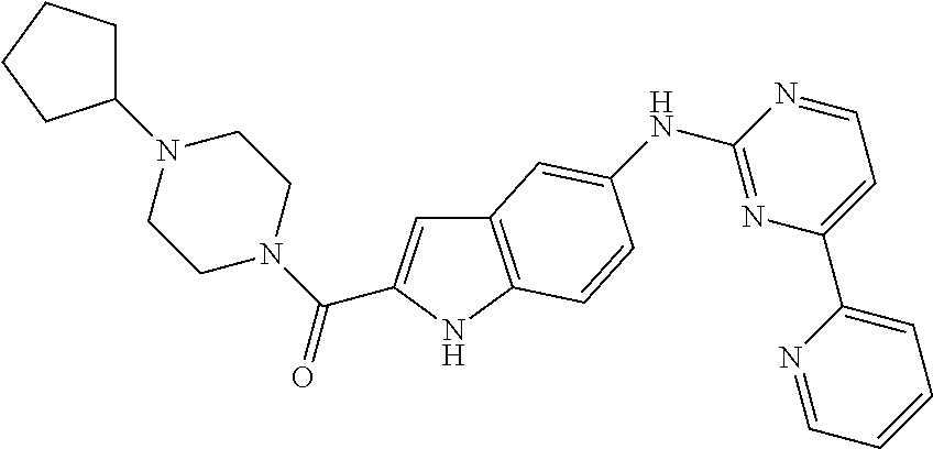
C12=C(NC(C(N3CCN(C4CCCC4)CC3)=O)=C1)C=CC(NC1=NC(C3=CC=CC=N3)=CC=N1)=C2
